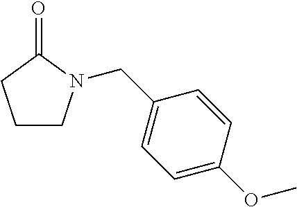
C1CN(CC2=CC=C(OC)C=C2)C(=O)C1
